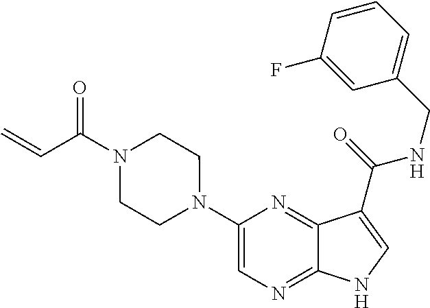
C1(N2CCN(C(C=C)=O)CC2)=CN=C2C(=N1)C(C(=O)NCC1=CC=CC(F)=C1)=CN2
